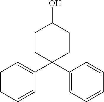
C1=CC=CC(C2(C3=CC=CC=C3)CCC(O)CC2)=C1
